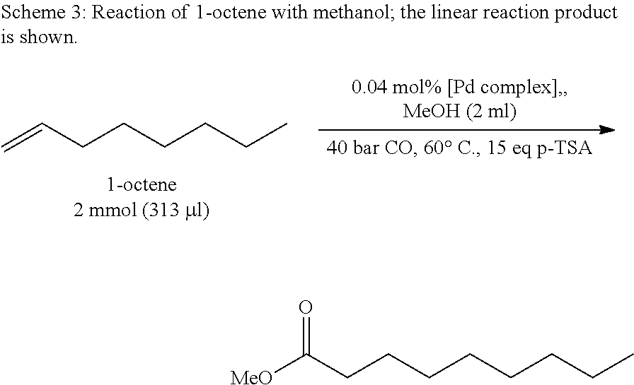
C=CCCCCCC.[MeO]C(CCCCCCCC)=O
